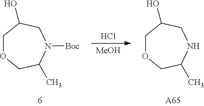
O1CC(O)CNC(C)C1.[A65].Cl.[MeOH].O1CC(O)CN([Boc])C(C)C1
